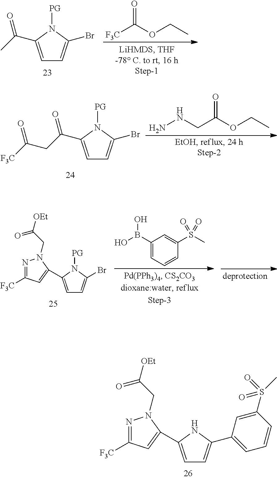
C1=C(C(C)=O)N([PG])C(Br)=C1.O=C(OCC)[F3C].C1=C(C(CC([F3C])=O)=O)N([PG])C(Br)=C1.O=C(OCC)CNN.N1=C([F3C])C=C(C2=CC=C(C3=CC=CC(S(=O)(=O)C)=C3)N2)N1CC([OEt])=O.N1=C([F3C])C=C(C2=CC=C(Br)N2[PG])N1CC([OEt])=O.C1(B(O)O)=CC=CC(S(C)(=O)=O)=C1
